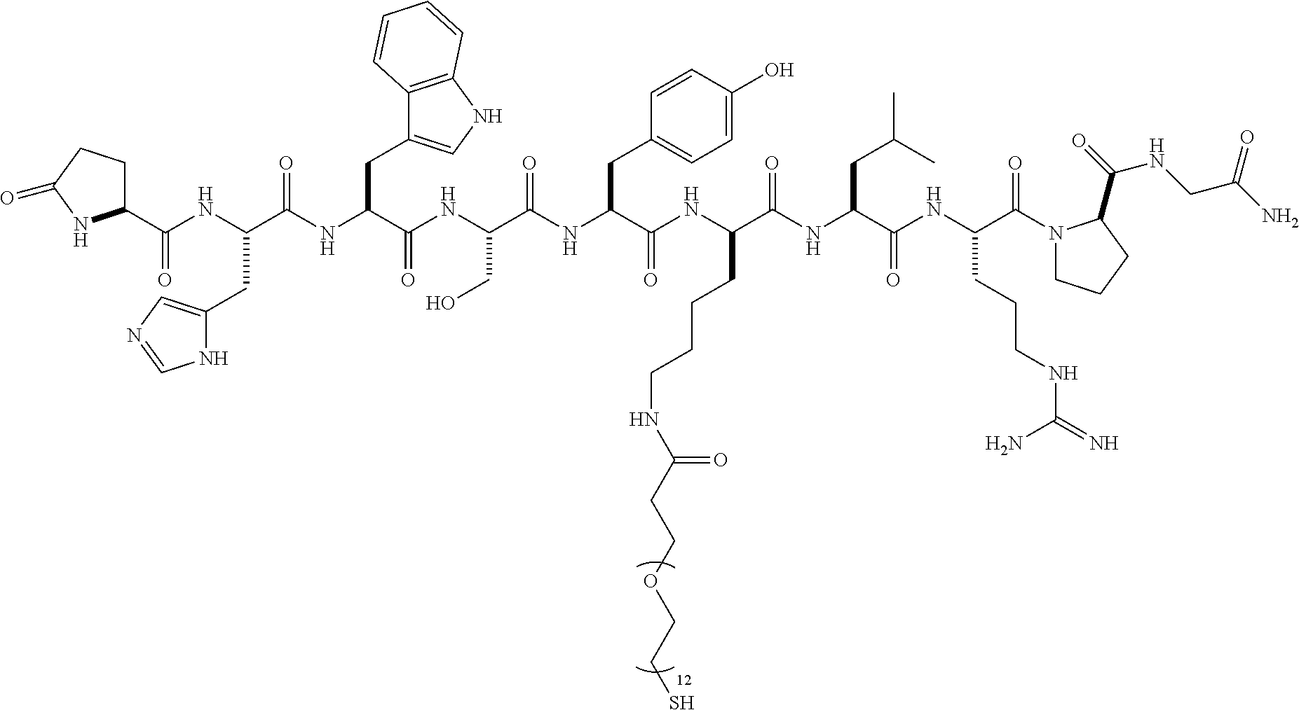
C(NC(C(NC(C(NC(C(NC(CC1=CC=C(O)C=C1)C(NC(CCCCNC(CCOCCS)=O)C(NC(C(NC(C(=O)N1CCCC1C(NCC(N)=O)=O)CCCNC(=N)N)=O)CC(C)C)=O)=O)=O)CO)=O)CC1=CNC2=C1C=CC=C2)=O)CC1=CN=CN1)(C1CCC(=O)N1)=O
